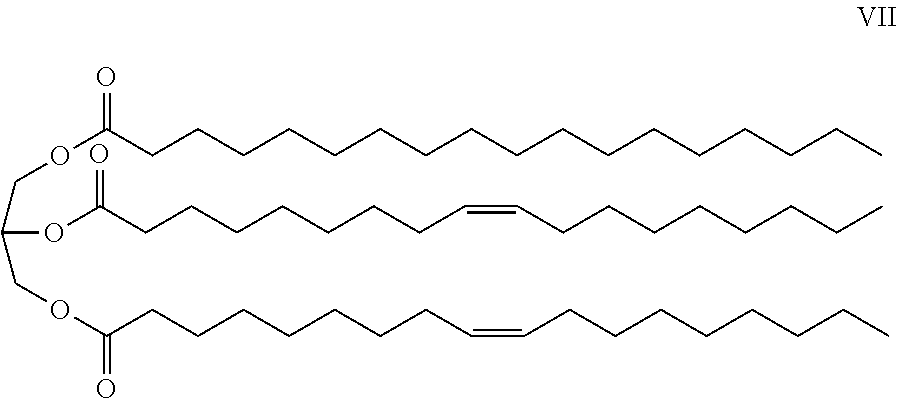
O(C(CCCCCCCCCCCCCCCCC)=O)CC(OC(CCCCCCCC=CCCCCCCCC)=O)COC(CCCCCCCC=CCCCCCCCC)=O
